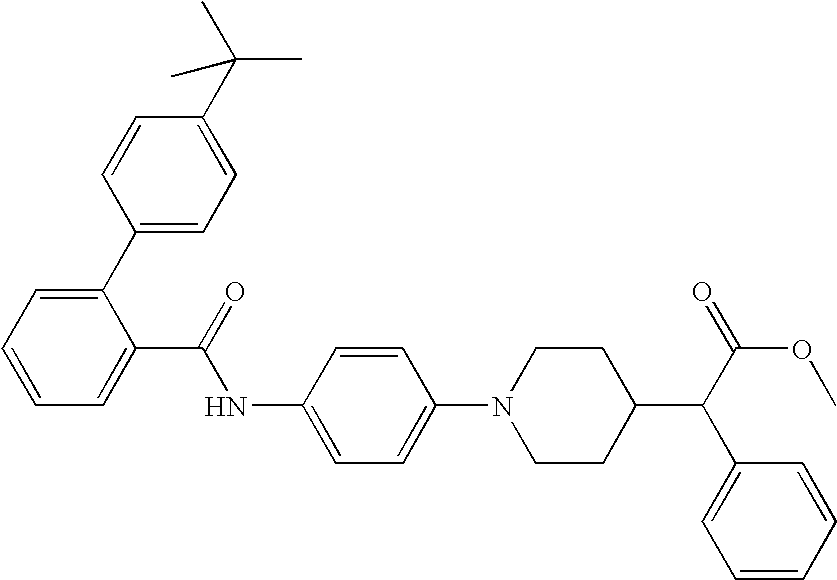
C1=CC(C2=CC=CC=C2C(NC2=CC=C(N3CCC(C(C4=CC=CC=C4)C(OC)=O)CC3)C=C2)=O)=CC=C1C(C)(C)C
